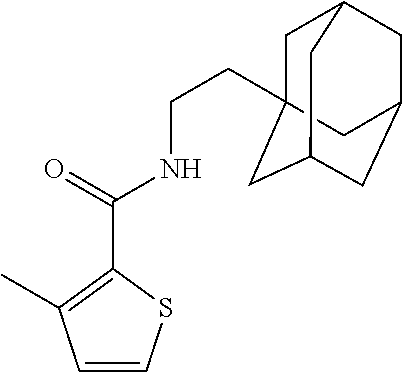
C1=CSC(C(NCCC23CC4CC(CC(C2)C4)C3)=O)=C1C
